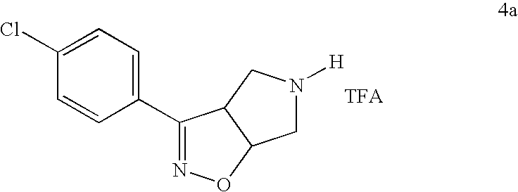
C1(C2=NOC3C2CN([H])C3)=CC=C(Cl)C=C1
